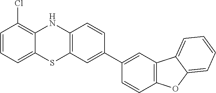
C1=CC=C2C(=C1Cl)NC1=C(S2)C=C(C2=CC3=C(C=C2)OC2=CC=CC=C32)C=C1
